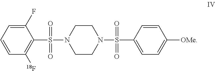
C1([18F])=C(S(N2CCN(S(C3=CC=C([OMe])C=C3)(=O)=O)CC2)(=O)=O)C(F)=CC=C1
